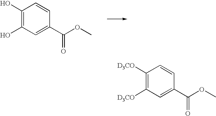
C1(O)=C(O)C=C(C(OC)=O)C=C1.C1([D3CO])=C([D3CO])C=C(C(OC)=O)C=C1
